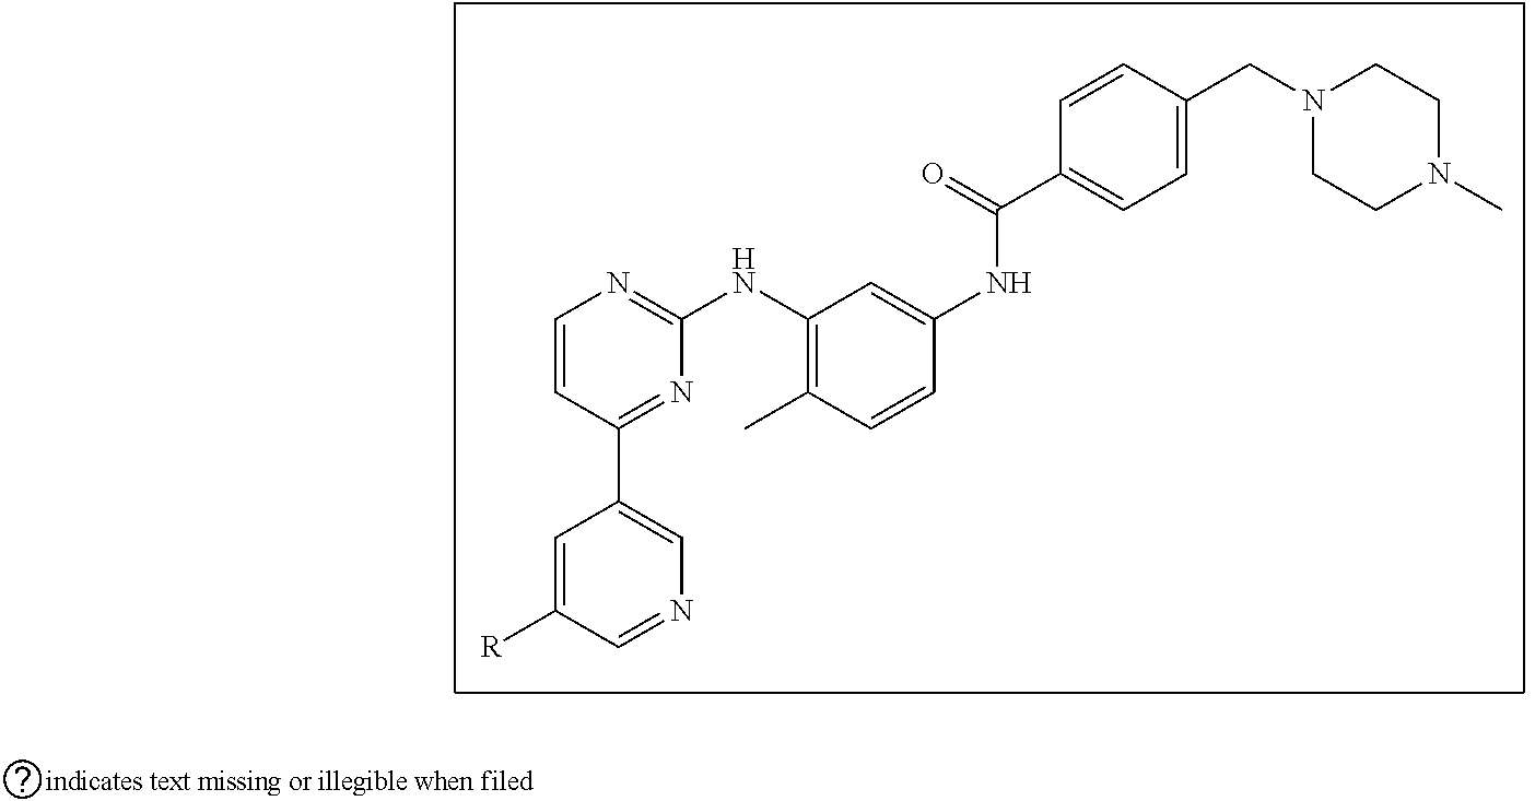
C1=C([R])C=NC=C1C1=NC(NC2=C(C)C=CC(NC(C3=CC=C(CN4CCN(C)CC4)C=C3)=O)=C2)=NC=C1
